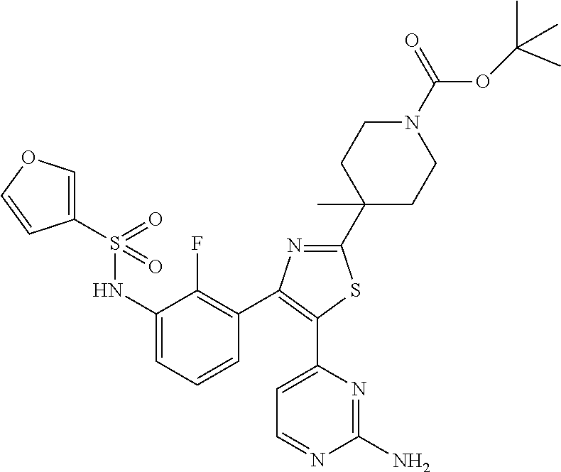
C1(NS(C2=COC=C2)(=O)=O)=CC=CC(C2=C(C3=CC=NC(N)=N3)SC(C3(C)CCN(C(OC(C)(C)C)=O)CC3)=N2)=C1F
